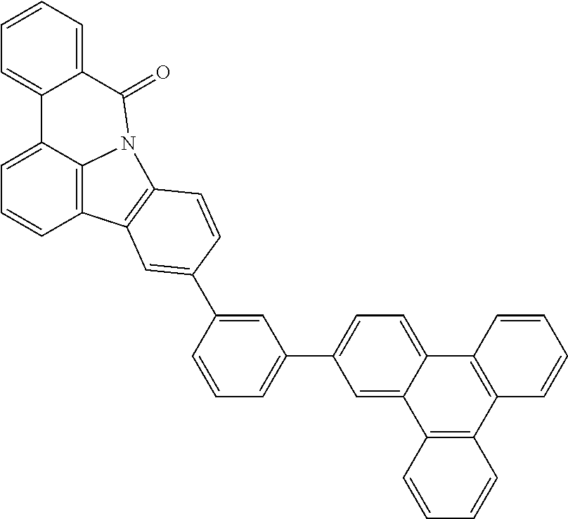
C1=CC=C2C(=C1)C1=CC=CC3=C1N(C2=O)C1=C3C=C(C2=CC(C3=CC=C4C(=C3)C3=C(C5=C4C=CC=C5)C=CC=C3)=CC=C2)C=C1
